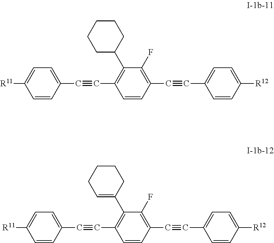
C1=C([R11])C=CC(C#CC2=C(C3CCCCC3)C(F)=C(C#CC3=CC=C([R12])C=C3)C=C2)=C1.C1=C([R11])C=CC(C#CC2=C(C3=CCCCC3)C(F)=C(C#CC3=CC=C([R12])C=C3)C=C2)=C1
